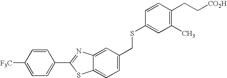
C1([F3C])=CC=C(C2=NC3=CC(CSC4=CC(C)=C(CC[CO2H])C=C4)=CC=C3S2)C=C1
